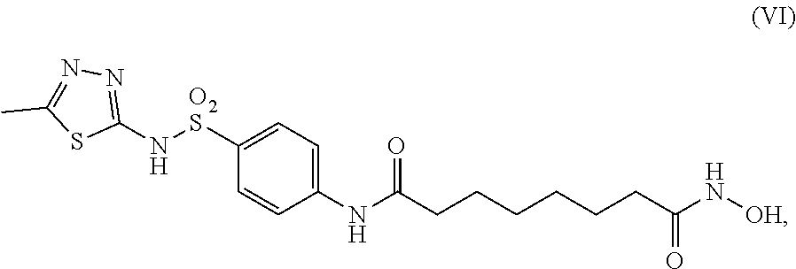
C1(NC(CCCCCCC(N[OH])=O)=O)=CC=C([O2S]NC2=NN=C(C)S2)C=C1
